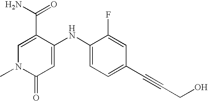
C1=C(C(N)=O)C(NC2=CC=C(C#CCO)C=C2F)=CC(=O)N1C
